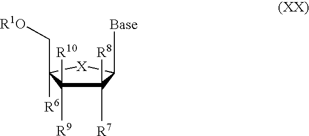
C1([R8])([R7])C([R9])([R10])C(C[R1O])([R6])[X]C1[Base]
